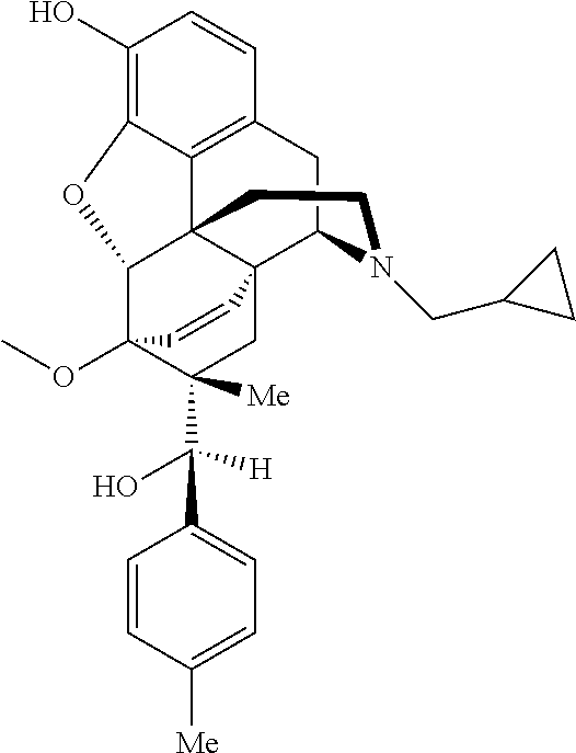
C1(O)=C2C3=C(C=C1)CC1N(CC4CC4)CCC34C(C3(OC)C(C([H])(O)C5=CC=C([Me])C=C5)([Me])CC41C=C3)O2
